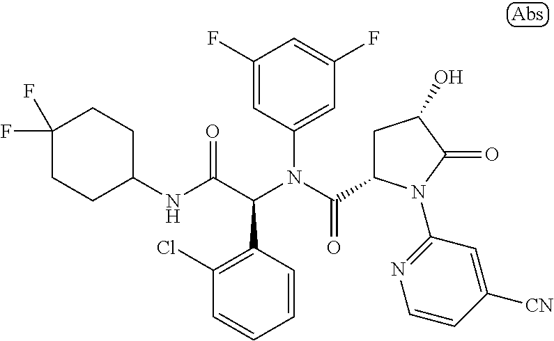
C1(F)=CC(N(C(=O)C2CC(O)C(=O)N2C2=NC=CC([CN])=C2)C(C(NC2CCC(F)(F)CC2)=O)C2=C(Cl)C=CC=C2)=CC(F)=C1
